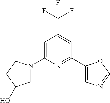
C1=C(N2CC(O)CC2)N=C(C2=CN=CO2)C=C1C(F)(F)F
